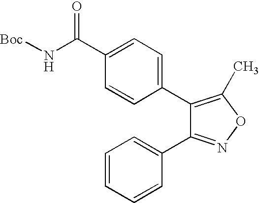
C1(C2=CC=C(C(N[Boc])=O)C=C2)=C(C)ON=C1C1=CC=CC=C1
